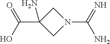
C1C(C(=O)O)(N)CN1C(N)=N
